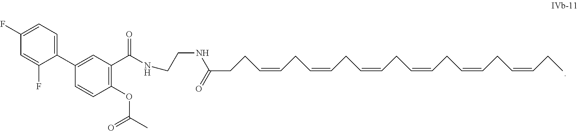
C1(F)=CC=C(C2=CC(C(NCCNC(=O)CCC=CCC=CCC=CCC=CCC=CCC=CCC)=O)=C(OC(=O)C)C=C2)C(F)=C1
